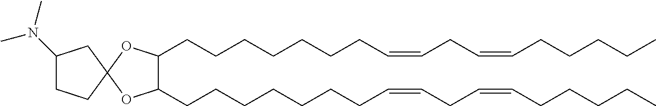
C12(OC(CCCCCCCC=CCC=CCCCCC)C(CCCCCCCC=CCC=CCCCCC)O1)CC(N(C)C)CC2
